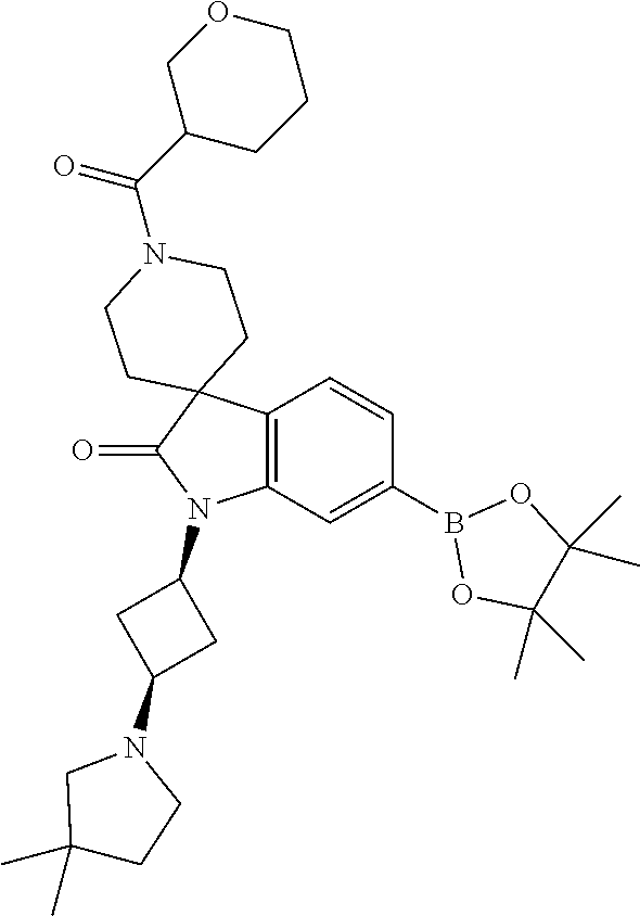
C12=C(C=C(B3OC(C)(C)C(C)(C)O3)C=C1)N(C1CC(N3CC(C)(C)CC3)C1)C(=O)C21CCN(C(C2CCCOC2)=O)CC1
